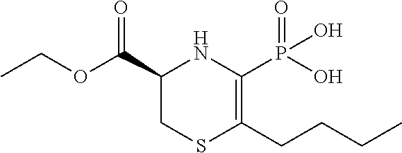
C1(C(OCC)=O)CSC(CCCC)=C(P(O)(=O)O)N1
